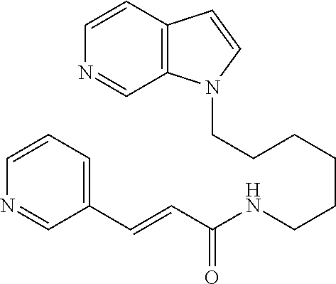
C(CCCCCNC(C=CC1=CC=CN=C1)=O)N1C2=C(C=C1)C=CN=C2
